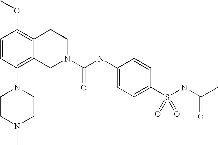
C1=CC(N2CCN(C)CC2)=C2C(=C1OC)CCN(C(NC1=CC=C(S(NC(C)=O)(=O)=O)C=C1)=O)C2
